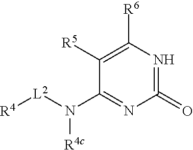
C1([R5])=C([R6])N=C(=O)N=C1N([L2][R4])[R4c]
